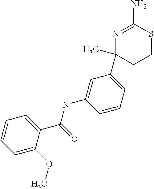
C1(C2(C)N=C(N)SCC2)=CC=CC(NC(C2=CC=CC=C2OC)=O)=C1
